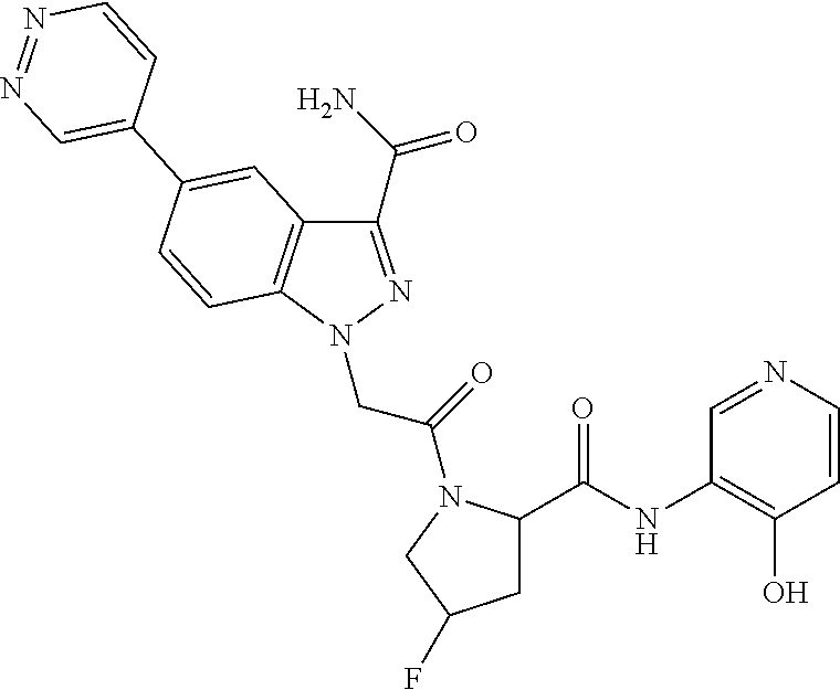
C1(C(N)=O)=NN(CC(=O)N2C(C(NC3=C(O)C=CN=C3)=O)CC(F)C2)C2=C1C=C(C1=CN=NC=C1)C=C2
